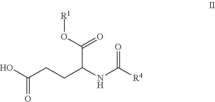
OC(CCC(NC([R4])=O)C(=O)O[R1])=O
